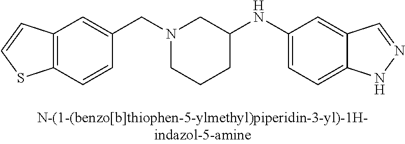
N1(CC2=CC3=C(C=C2)SC=C3)CCCC(NC2=CC=C3C(=C2)C=NN3)C1
